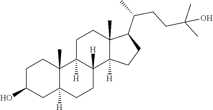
C1C2([H])CCC3([H])C([H])(C2(C)CCC1O)CCC1(C)C(C(CCC(C)(C)O)C)CCC13[H]
